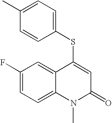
C1(C)=CC=C(SC2=CC(=O)N(C)C3=CC=C(F)C=C23)C=C1
